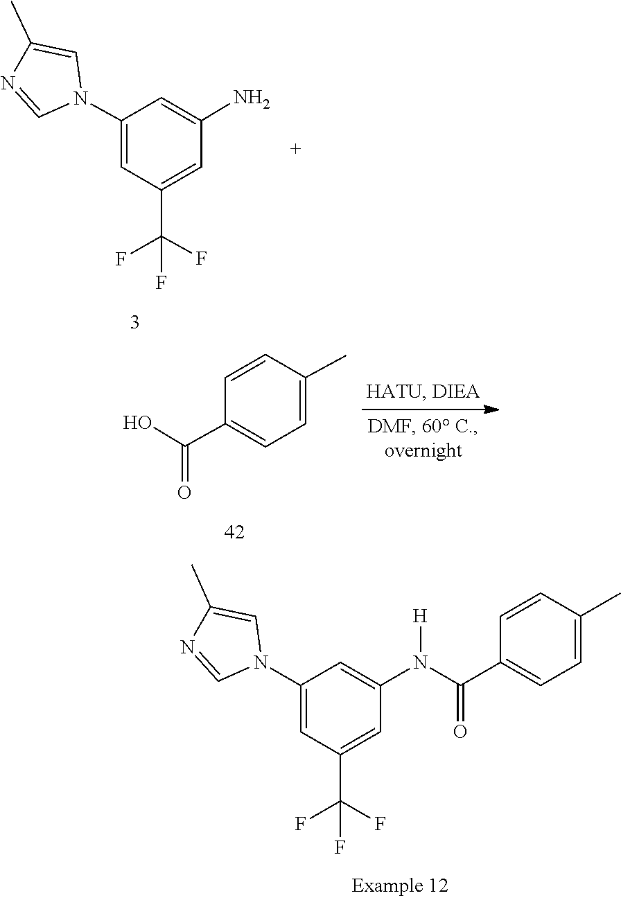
C1=NC(C)=CN1C1=CC(C(F)(F)F)=CC(N)=C1.C1(C(=O)O)=CC=C(C)C=C1.[H]N(C(C1=CC=C(C)C=C1)=O)C1=CC(N2C=NC(C)=C2)=CC(C(F)(F)F)=C1
